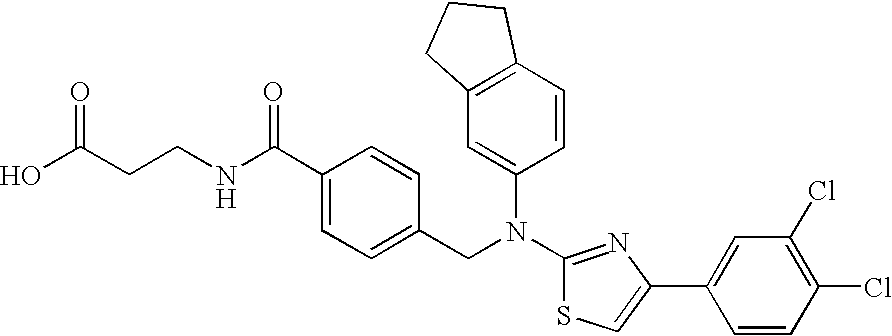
C(CCNC(C1=CC=C(CN(C2=CC3=C(C=C2)CCC3)C2=NC(C3=CC(Cl)=C(Cl)C=C3)=CS2)C=C1)=O)(O)=O
